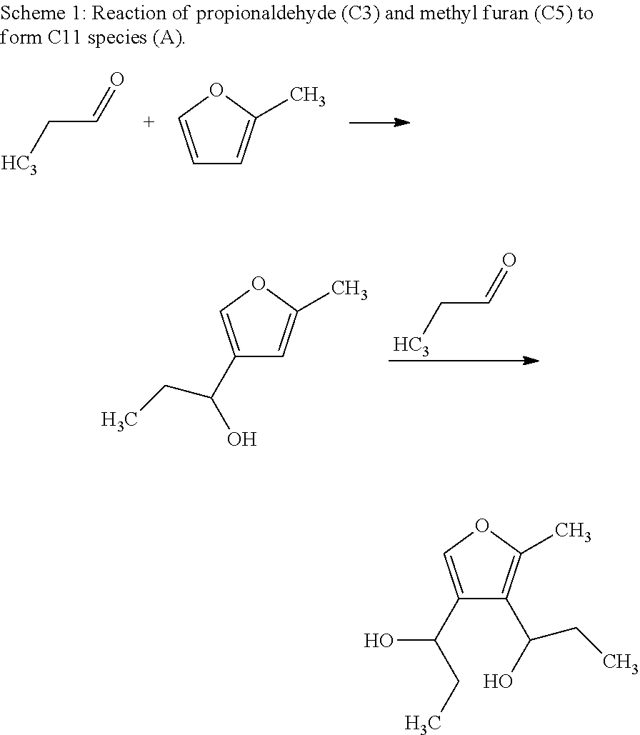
C(C=O)[HC3].C1(C(O)CC)=COC(C)=C1.C(C=O)[HC3].C1=COC(C)=C1.C1(C(CC)O)=COC(C)=C1C(O)CC
